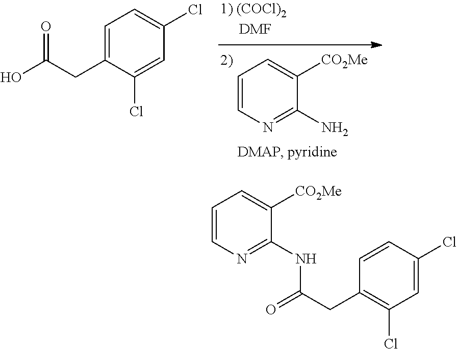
C1=CN=C(N)C([CO2Me])=C1.C1=C(CC(O)=O)C(Cl)=CC(Cl)=C1.C1=CC(Cl)=CC(Cl)=C1CC(=O)NC1=NC=CC=C1[CO2Me]
